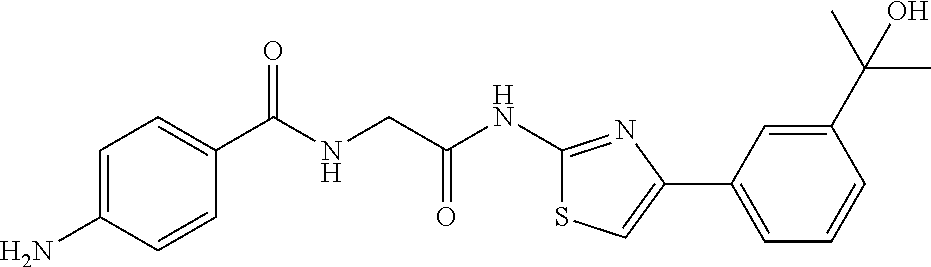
C1=C(N)C=CC(C(NCC(NC2=NC(C3=CC=CC(C(C)(C)O)=C3)=CS2)=O)=O)=C1
